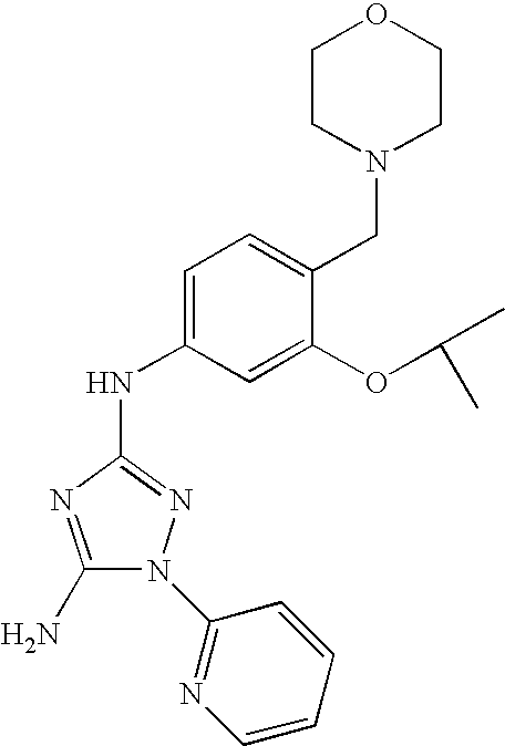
C1(N)=NC(NC2=CC=C(CN3CCOCC3)C(OC(C)C)=C2)=NN1C1=NC=CC=C1
